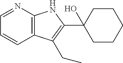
C12=C(N=CC=C1)NC(C1(O)CCCCC1)=C2CC
